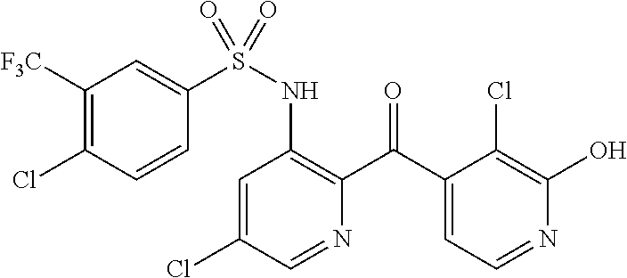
C1=C(Cl)C=NC(C(C2=CC=NC(O)=C2Cl)=O)=C1NS(=O)(C1=CC([F3C])=C(Cl)C=C1)=O
